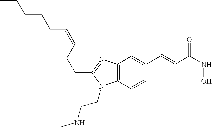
C12=C(C=CC(C=CC(NO)=O)=C1)N(CCNC)C(CCC=CCCCCC)=N2
